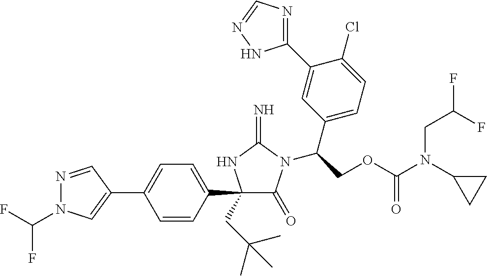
N1=CC(C2=CC=C(C3(CC(C)(C)C)C(=O)N(C(COC(N(C4CC4)CC(F)F)=O)C4=CC=C(Cl)C(C5=NC=NN5)=C4)C(=N)N3)C=C2)=CN1C(F)F
